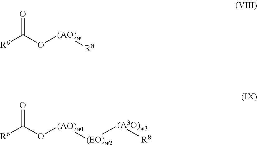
[R6]C(O[(AO)w][R8])=O.[R6]C(O[(AO)w1][(EO)w2][(A3O)w3][R8])=O
